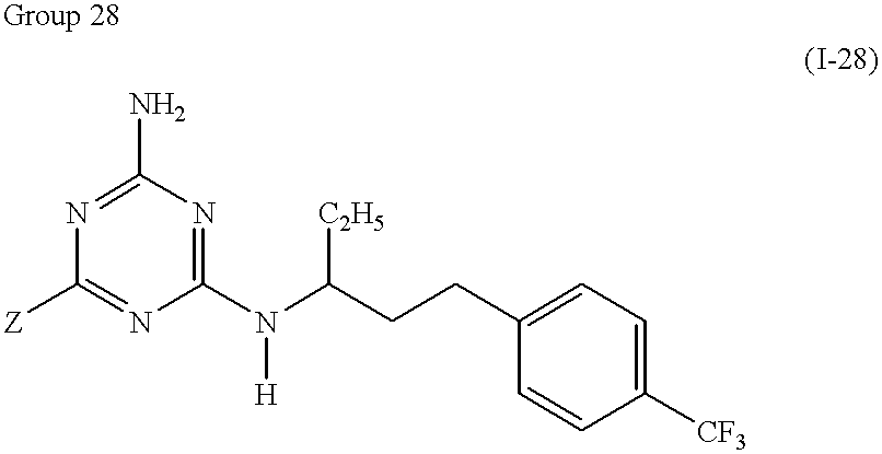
C1(N)=NC([Z])=NC(N([H])C(CCC2=CC=C([CF3])C=C2)[C2H5])=N1
